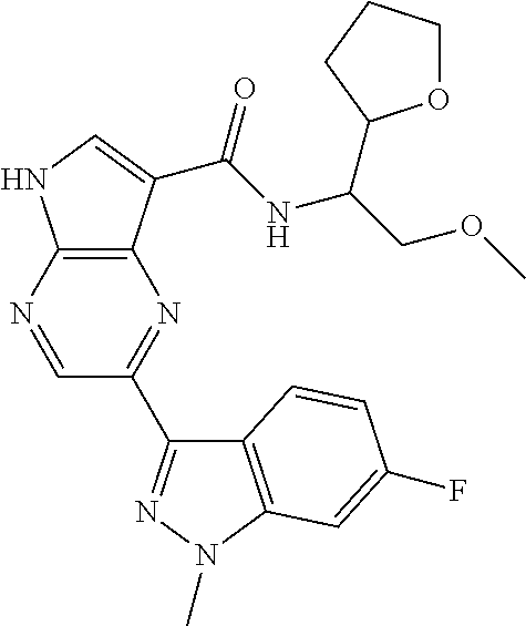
C12=C(C(C(NC(COC)C3OCCC3)=O)=CN1)N=C(C1=NN(C)C3=C1C=CC(F)=C3)C=N2
